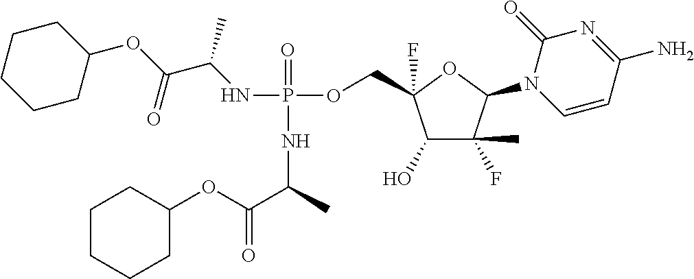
C1(OC(=O)C(C)NP(=O)(OCC2(F)C(O)C(F)(C)C(N3C=CC(N)=NC3=O)O2)NC(C)C(=O)OC2CCCCC2)CCCCC1
